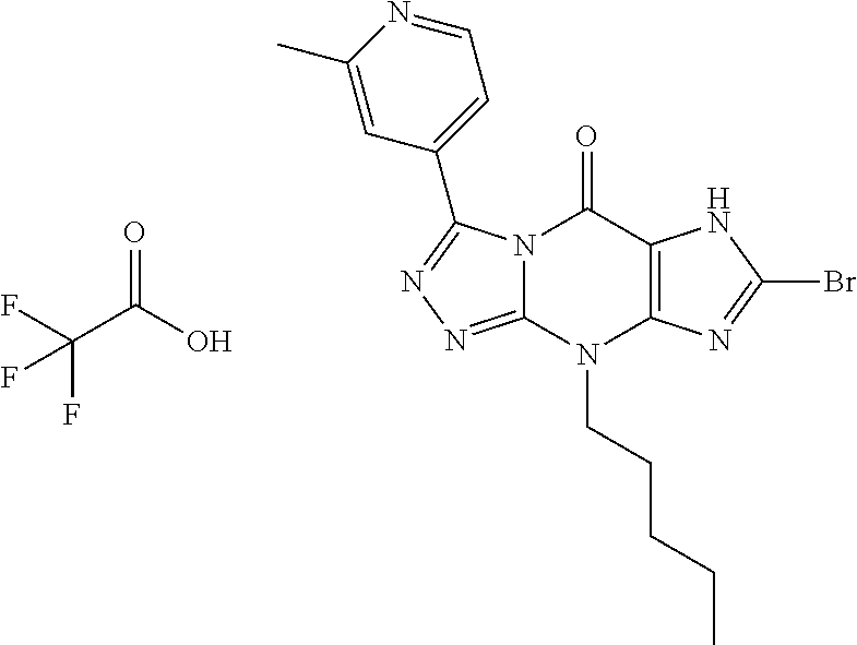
O=C(O)C(F)(F)F.N12C(=NN=C1C1=CC=NC(C)=C1)N(CCCCC)C1=C(C2=O)NC(Br)=N1
